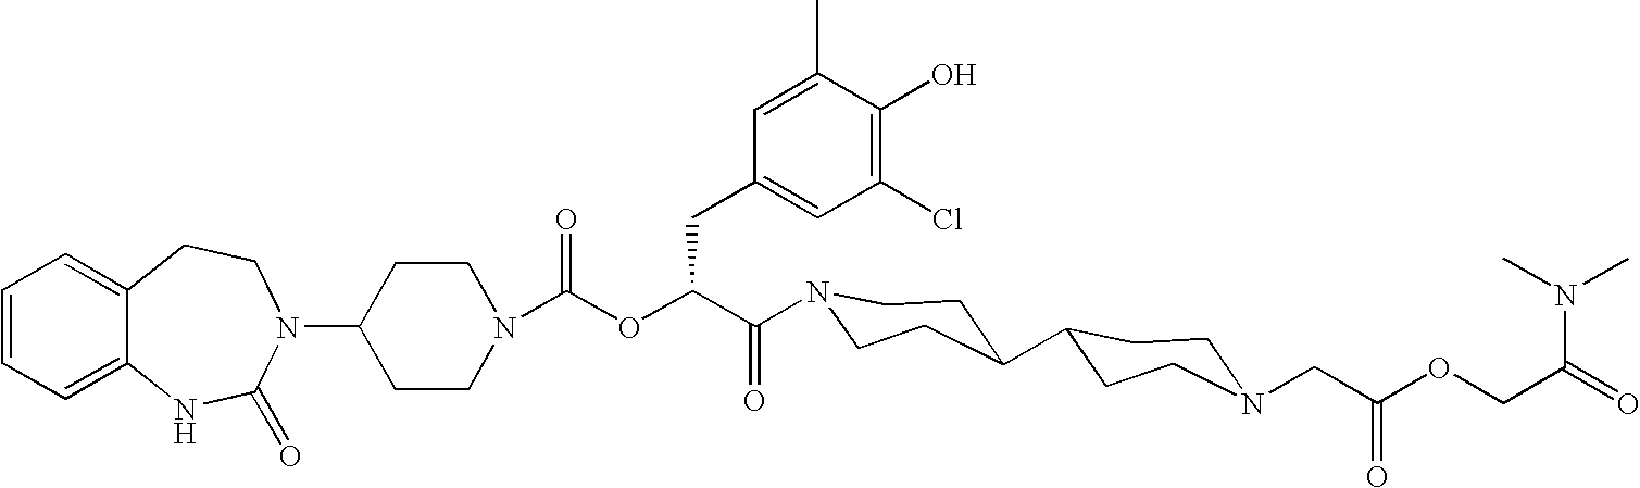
C12=CC=CC=C1NC(=O)N(C1CCN(C(OC(C(=O)N3CCC(C4CCN(CC(OCC(N(C)C)=O)=O)CC4)CC3)CC3=CC(Cl)=C(O)C(C)=C3)=O)CC1)CC2
